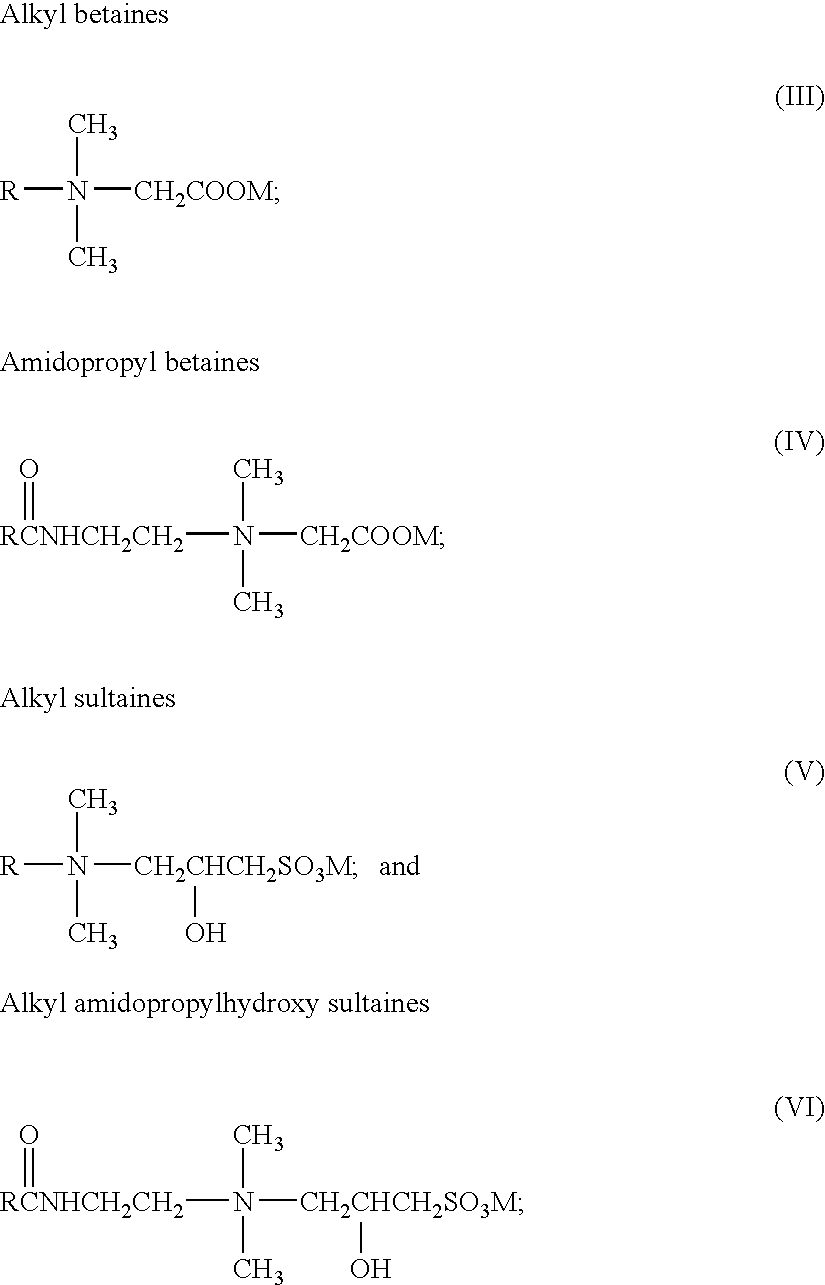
N(C)(C)([R])[CH2CHCH2SO3M]O.CN(C)([R])[CH2COOM].N(C)(C)([CH2COOM])[RCNHCH2CH2]=O.N([RCNHCH2CH2]=O)(C)(C)[CH2CHCH2SO3M]O
